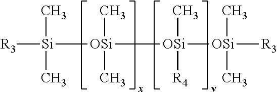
[R3][Si](C)(C)[OSi](C)(C)[OSi](C)([R4])[OSi](C)(C)[R3]
